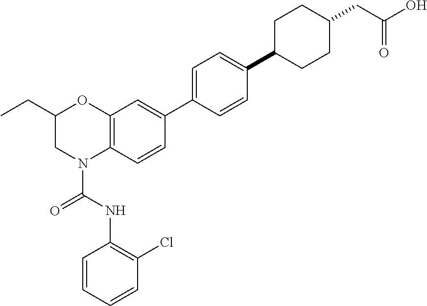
C12=C(C=CC(C3=CC=C(C4CCC(CC(O)=O)CC4)C=C3)=C1)N(C(=O)NC1=C(Cl)C=CC=C1)CC(CC)O2
